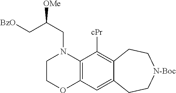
C1COC2=C(N1CC([OMe])C[BzO])C([cPr])=C1C(=C2)CC[N-Boc]CC1
